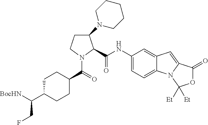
C1(N2CCCCC2)CCN(C(=O)C2CCC(C([BocHN])CF)CC2)C1C(NC1=CC=C2C(=C1)C=C1N2C([Et])([Et])OC1=O)=O
